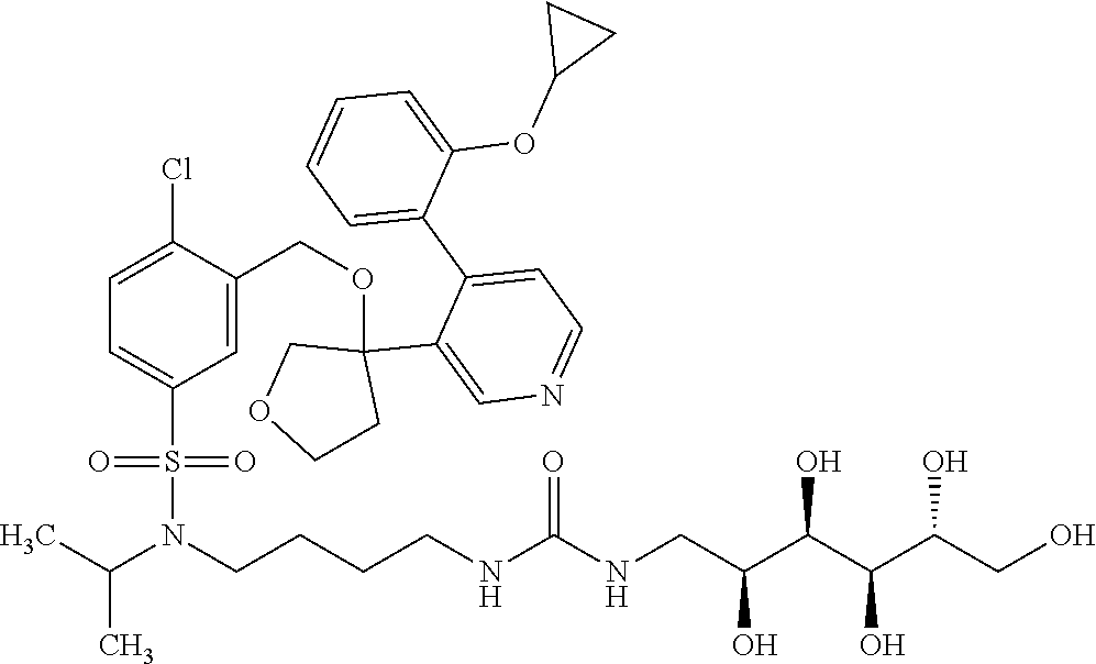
C1=C(Cl)C(COC2(C3=CN=CC=C3C3=CC=CC=C3OC3CC3)CCOC2)=CC(S(N(CCCCNC(NCC(C(C(C(CO)O)O)O)O)=O)C(C)C)(=O)=O)=C1
